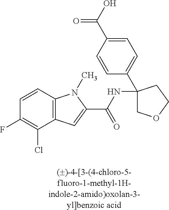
C1=CC2=C(C(Cl)=C1F)C=C(C(=O)NC1(C3=CC=C(C(=O)O)C=C3)COCC1)N2C
